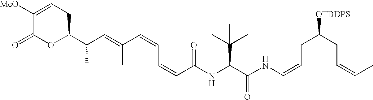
N(C(C(C)(C)C)C(NC=CCC(CC=CC)[OTBDPS])=O)C(C=CC=CC(=CC(C1CC=C([MeO])C(=O)O1)C)C)=O
